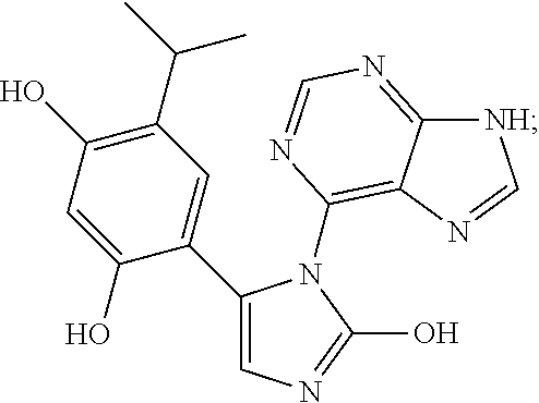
C1(C2=CN=C(O)N2C2=C3C(=NC=N2)[NH]C=N3)=CC(C(C)C)=C(O)C=C1O
